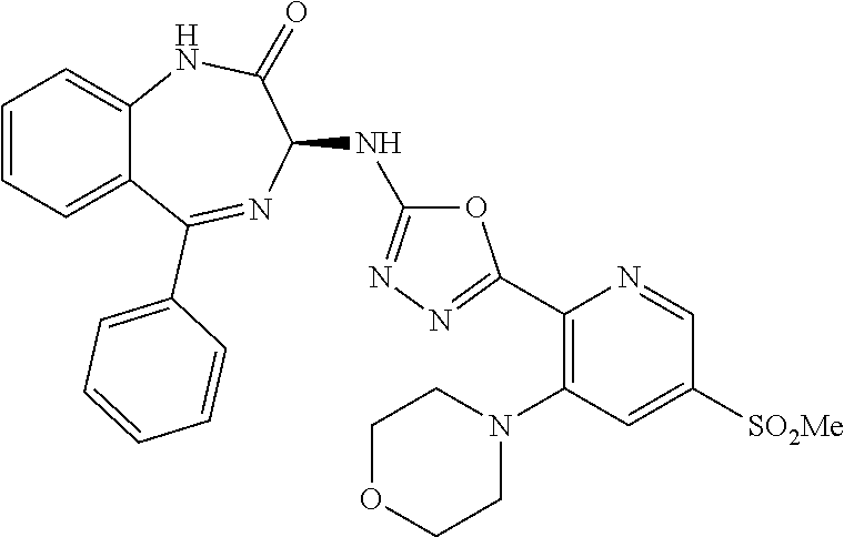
C1=CC=C2C(=C1)NC(=O)C(NC1=NN=C(C3=C(N4CCOCC4)C=C([SO2Me])C=N3)O1)N=C2C1=CC=CC=C1
